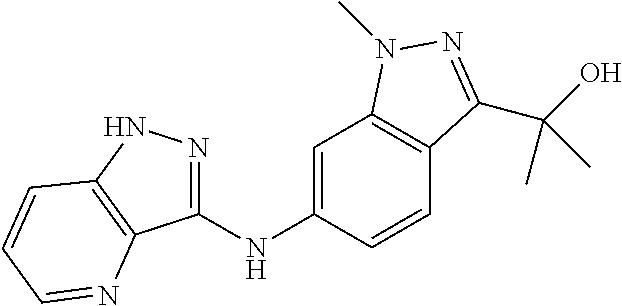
C1(NC2=CC3=C(C=C2)C(C(O)(C)C)=NN3C)=NNC2=C1N=CC=C2
